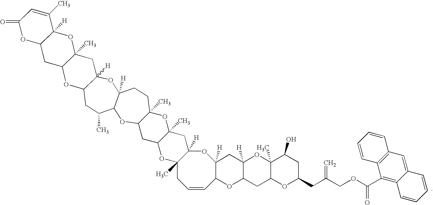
C12([H])OC3([H])CCC4(C)OC5(C)CC6([H])OC7([H])CC8([H])C(OC7C=CCC6(C)OC5CC4OC3C(C)CC1OC1C(C)(C2)OC2([H])C(C1)OC(=O)C=C2C)CC1C(C)(O8)C(O)CC(CC(COC(C2=C3C(=CC4=C2C=CC=C4)C=CC=C3)=O)=C)O1
